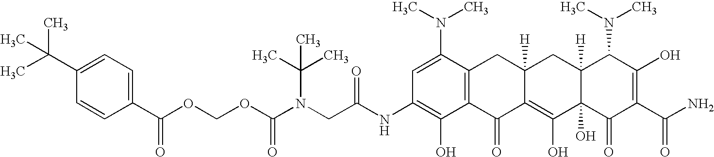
N(CC(NC1=C(O)C2=C(C(N(C)C)=C1)CC1([H])C(=C(O)C3(O)C([H])(C1)C(N(C)C)C(O)=C(C(N)=O)C3=O)C2=O)=O)(C(OCOC(C1=CC=C(C(C)(C)C)C=C1)=O)=O)C(C)(C)C
